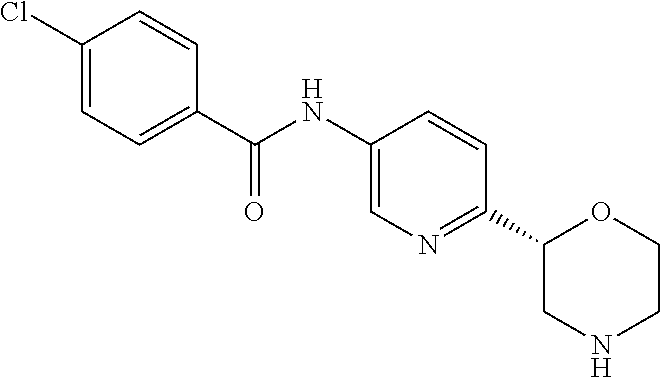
C1(Cl)=CC=C(C(NC2=CN=C(C3CNCCO3)C=C2)=O)C=C1
